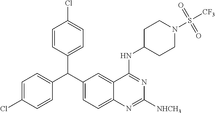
C1=C(Cl)C=CC(C(C2=CC=C3C(=C2)C(NC2CCN(S([CF3])(=O)=O)CC2)=NC([NHCH3])=N3)C2=CC=C(Cl)C=C2)=C1
